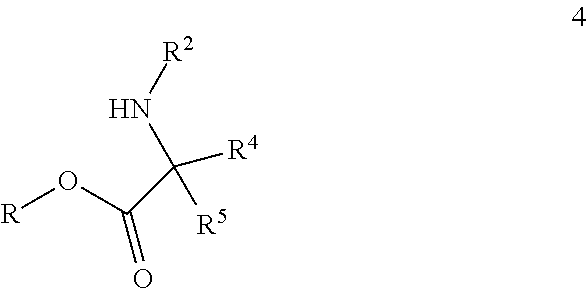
[R]OC(=O)C([R4])([R5])N[R2]
